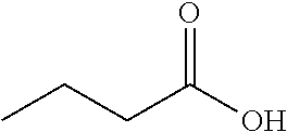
CCCC(O)=O
